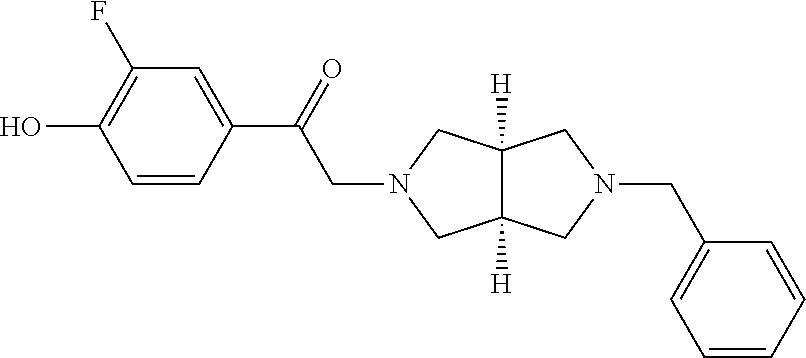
C1=CC(C(CN2CC3([H])C([H])(C2)CN(CC2=CC=CC=C2)C3)=O)=CC(F)=C1O
